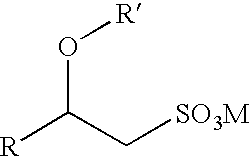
O(C(C[SO3M])[R])[R]
